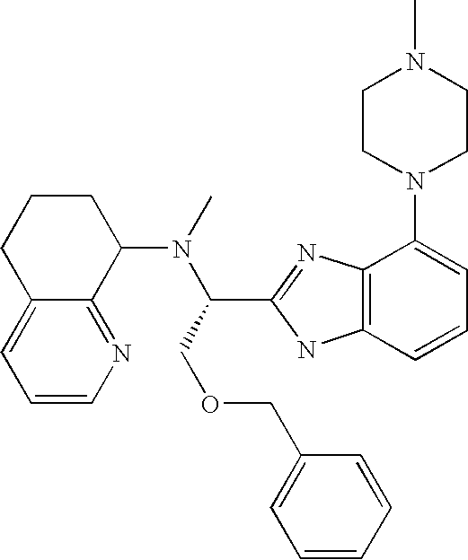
C1CCC2=CC=CN=C2C1N(C(COCC1=CC=CC=C1)C1=NC2=C(N1)C=CC=C2N1CCN(C)CC1)C
